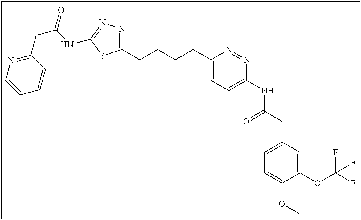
C1(CCCCC2=CC=C(NC(CC3=CC=C(OC)C(OC(F)(F)F)=C3)=O)N=N2)=NN=C(NC(CC2=NC=CC=C2)=O)S1
